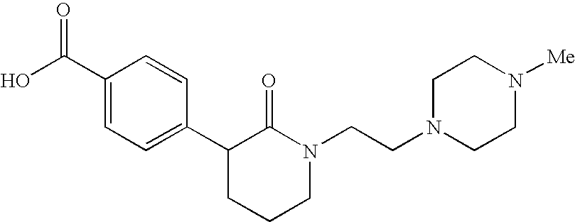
OC(C1=CC=C(C2CCCN(CCN3CCN([Me])CC3)C2=O)C=C1)=O
